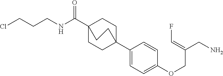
C1(C23CCC(C(NCCCCl)=O)(CC2)CC3)=CC=C(OCC(CN)=CF)C=C1
